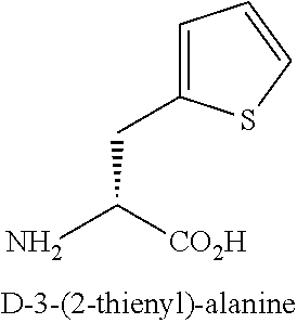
C1=C(CC(N)[CO2H])SC=C1
